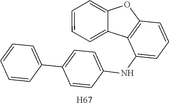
C1=CC=C2C(=C1)OC1=C2C(NC2=CC=C(C3=CC=CC=C3)C=C2)=CC=C1.[H67]
